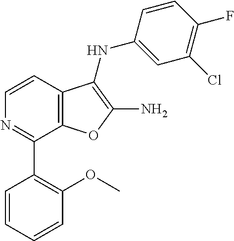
C12=C(C=CN=C1C1=C(OC)C=CC=C1)C(NC1=CC(Cl)=C(F)C=C1)=C(N)O2
